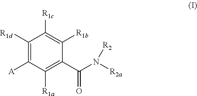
C1([R1d])=C([A])C([R1a])=C(C(N([R2a])[R2])=O)C([R1b])=C1[R1c]
